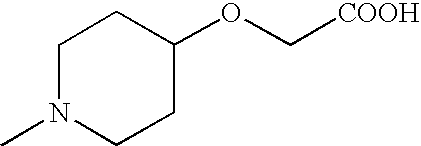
C1N(C)CCC(OC[COOH])C1
